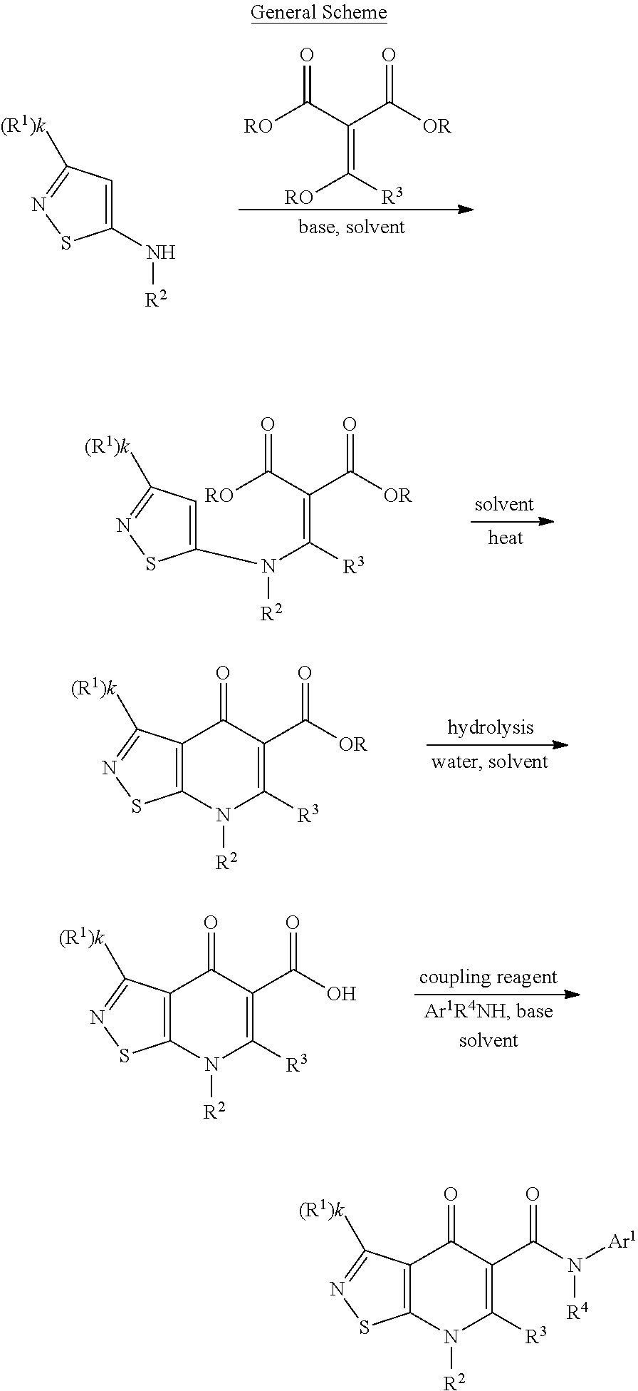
[RO]C(C(C([OR])=O)=C([R3])[RO])=O.C1(N[R2])=CC([(R1)k])=NS1.C1(N([R2])C(=C(C([RO])=O)C([OR])=O)[R3])=CC([(R1)k])=NS1.C12=C(C([(R1)k])=NS1)C(=O)C(C([OR])=O)=C([R3])N2[R2].C12=C(C([(R1)k])=NS1)C(=O)C(C(O)=O)=C([R3])N2[R2].C12=C(C([(R1)k])=NS1)C(=O)C(C(N([Ar1])[R4])=O)=C([R3])N2[R2]
